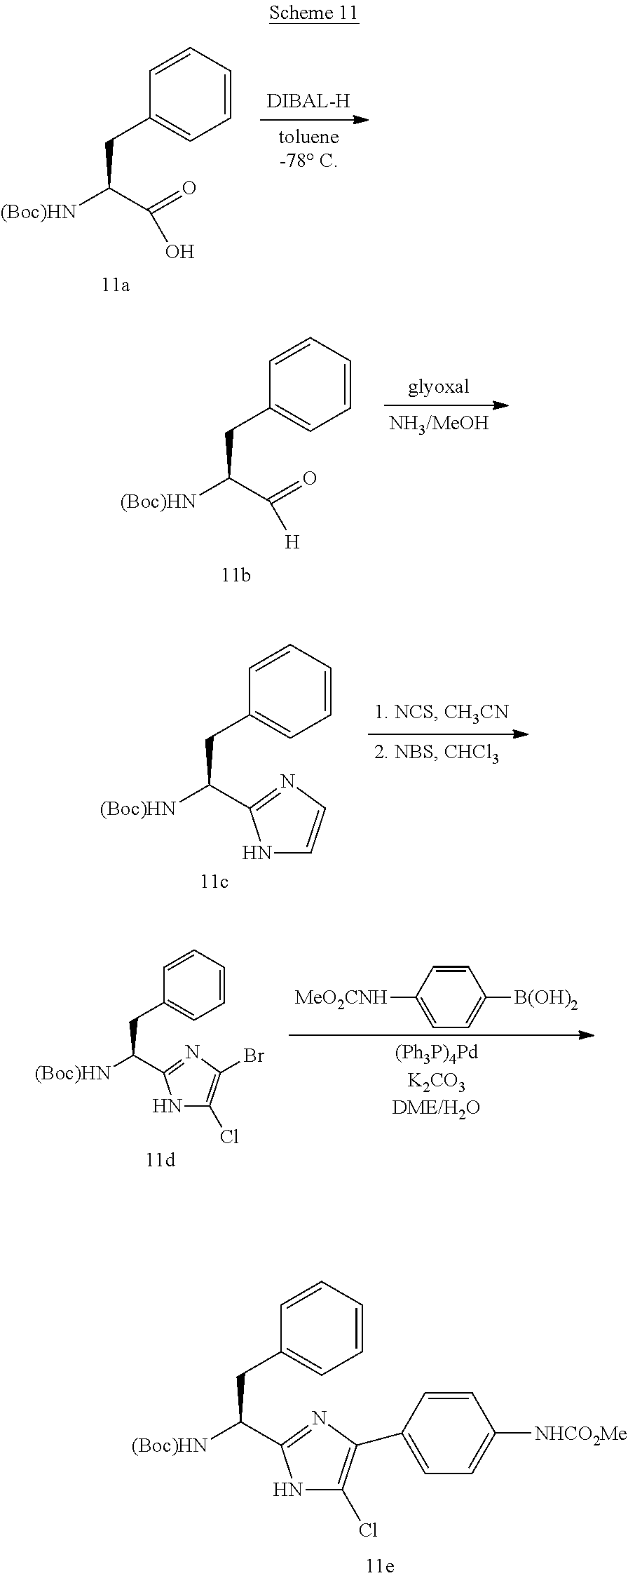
[(Boc)HN]C(C(O)=O)CC1=CC=CC=C1.[(Boc)HN]C(C([H])=O)CC1=CC=CC=C1.[(Boc)HN]C(CC1=CC=CC=C1)C1=NC=CN1.[(Boc)HN]C(CC1=CC=CC=C1)C1=NC(Br)=C(Cl)N1.C1=C([B(OH)2])C=CC([MeO2CNH])=C1.[(Boc)HN]C(CC1=CC=CC=C1)C1=NC(C2=CC=C([NHCO2Me])C=C2)=C(Cl)N1
